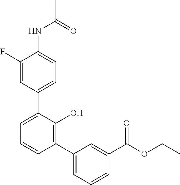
FC1=CC(C2=CC=CC(C3=CC=CC(C(=O)OCC)=C3)=C2O)=CC=C1NC(C)=O
